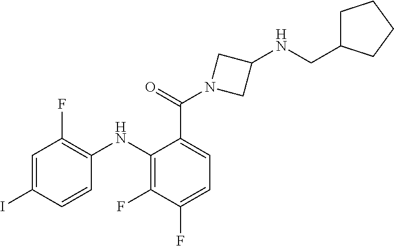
C1=C(C(N2CC(NCC3CCCC3)C2)=O)C(NC2=C(F)C=C(I)C=C2)=C(F)C(F)=C1
